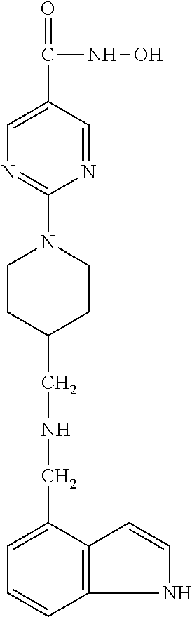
N1=CC(C(=O)NO)=CN=C1N1CCC(CNCC2=CC=CC3=C2C=CN3)CC1
